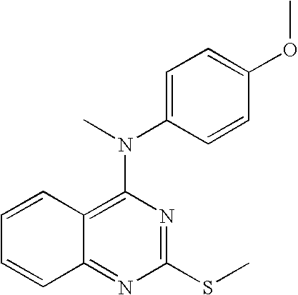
C12=C(N(C)C3=CC=C(OC)C=C3)N=C(SC)N=C1C=CC=C2
